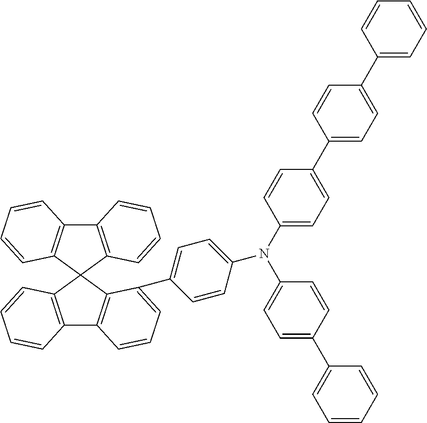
C12=C(C3(C4=C1C=CC=C4)C1=C(C4=C3C(C3=CC=C(N(C5=CC=C(C6=CC=C(C7=CC=CC=C7)C=C6)C=C5)C5=CC=C(C6=CC=CC=C6)C=C5)C=C3)=CC=C4)C=CC=C1)C=CC=C2
